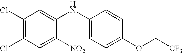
C1(Cl)=C(Cl)C=C([NO2])C(NC2=CC=C(OC[CF3])C=C2)=C1
